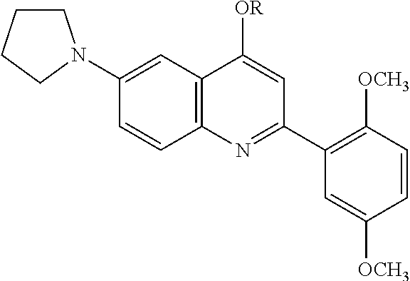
C12=C(C=C(N3CCCC3)C=C1)C([OR])=CC(C1=C([OCH3])C=CC([OCH3])=C1)=N2
